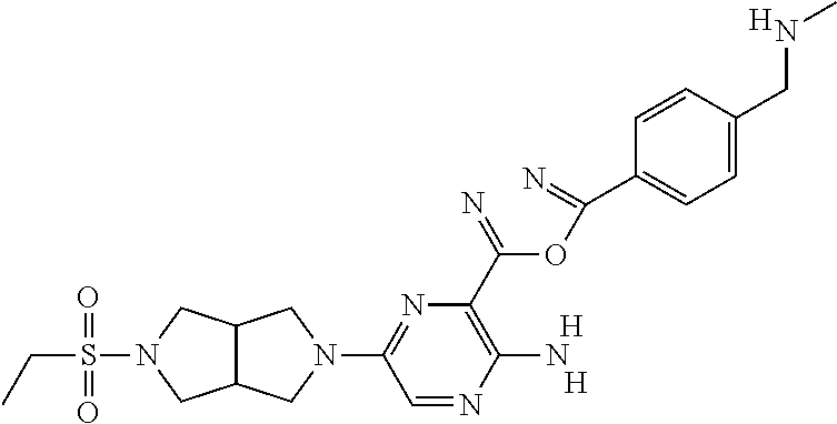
C12C(CN(S(CC)(=O)=O)C1)CN(C1=NC(C(OC(=N)C3=CC=C(CNC)C=C3)=N)=C(N)N=C1)C2.[H].[H].[H]
